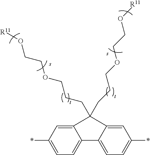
C12=CC(*)=CC=C1C1=CC=C(*)C=C1C2(CCCOCCO[R11])CCCOCCO[R11]
